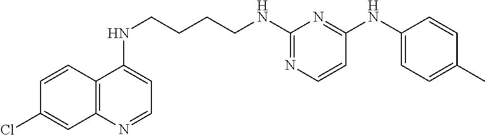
C12=C(N=CC=C1NCCCCNC1=NC=CC(NC3=CC=C(C)C=C3)=N1)C=C(Cl)C=C2
